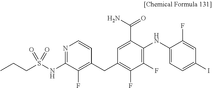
N1=C(NS(CCC)(=O)=O)C(F)=C(CC2=C(F)C(F)=C(NC3=CC=C(I)C=C3F)C(C(N)=O)=C2)C=C1
